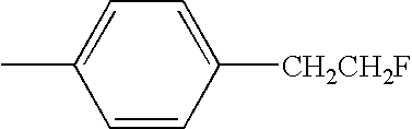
C1=C([CH2CH2F])C=CC(C)=C1
